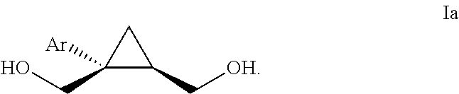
C1([Ar])(CO)C(C[OH])C1
